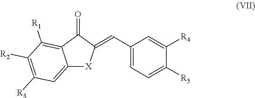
C1(C=C2[X]C3=CC([R3])=C([R2])C([R1])=C3C2=O)=CC=C([R5])C([R4])=C1
